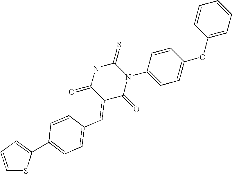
C1=CC=C(C2=CC=C(C=C3C(=O)N(C4=CC=C(OC5=CC=CC=C5)C=C4)C(=S)NC3=O)C=C2)S1
